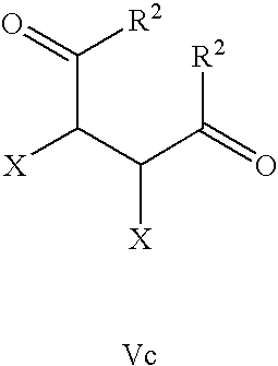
C(C([X])C([X])C([R2])=O)([R2])=O
